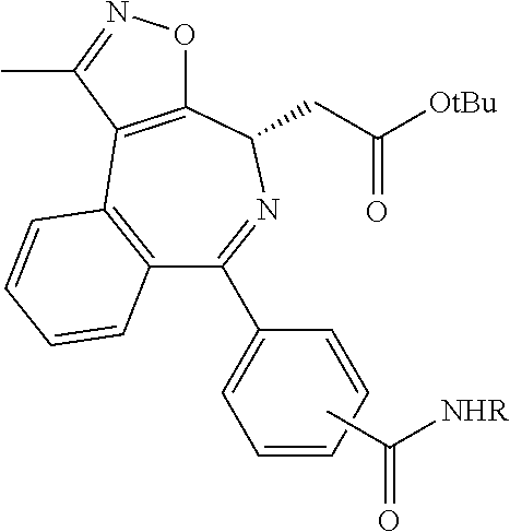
C12=C(C=CC=C1)C1=C(C(CC([OtBu])=O)N=C2C2=CC=CC=C2)ON=C1C.CC([NHR])=O
